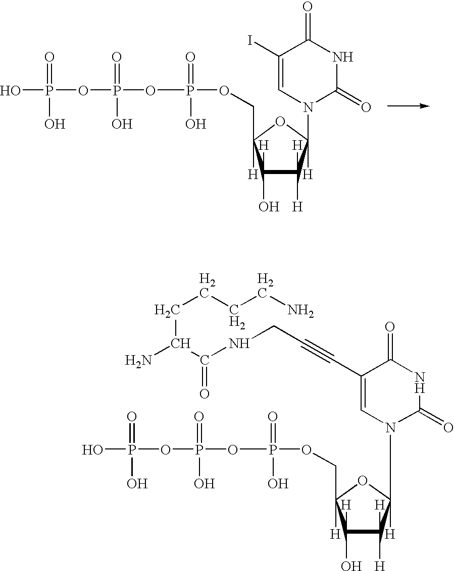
C1(O)([H])C([H])([H])C([H])(N2C(=O)NC(=O)C(I)=C2)OC1(COP(OP(OP(O)(=O)O)(=O)O)(=O)O)[H].C1(O)([H])C([H])([H])C([H])(N2C(=O)NC(=O)C(C#CCNC(C(CCCCN)N)=O)=C2)OC1(COP(OP(OP(O)(=O)O)(=O)O)(=O)O)[H]
